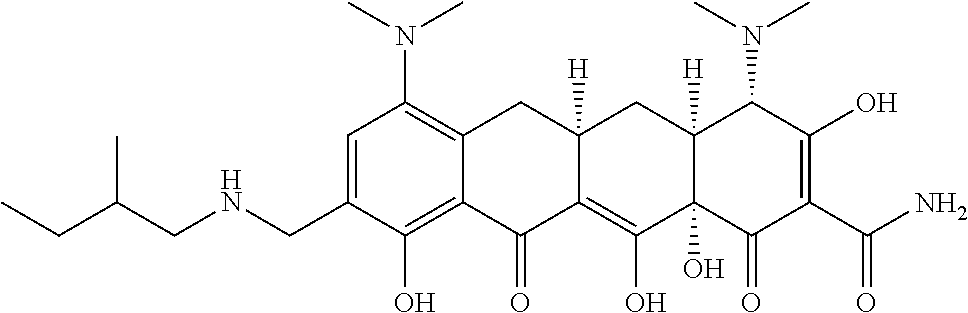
C1=C(CNCC(CC)C)C(O)=C2C(=C1N(C)C)CC1([H])C(=C(O)C3(O)C([H])(C1)C(N(C)C)C(O)=C(C(N)=O)C3=O)C2=O
